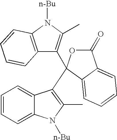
C1=CC=C2C(=C1)C(C1(C3=C(C)N([n-Bu])C4=C3C=CC=C4)OC(=O)C3=CC=CC=C13)=C(C)N2[n-Bu]
